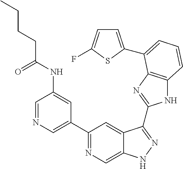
C1=NC=C(C2=NC=C3C(=C2)C(C2=NC4=C(N2)C=CC=C4C2=CC=C(F)S2)=NN3)C=C1NC(CCCC)=O
